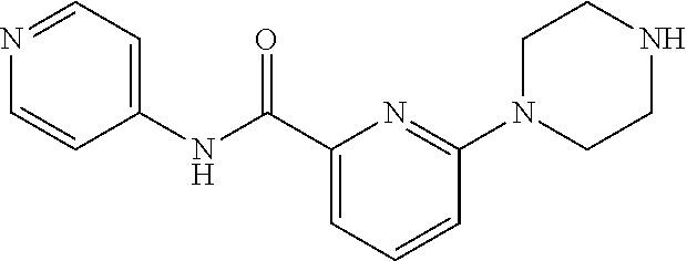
C(C1=CC=CC(N2CCNCC2)=N1)(NC1=CC=NC=C1)=O
